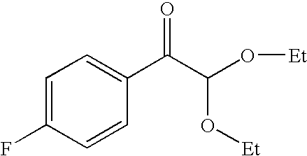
C1=C(F)C=CC(C(C(O[Et])O[Et])=O)=C1
